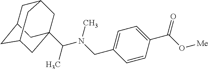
C1=CC(C(O[Me])=O)=CC=C1CN(C(C)C12CC3CC(CC(C1)C3)C2)C
